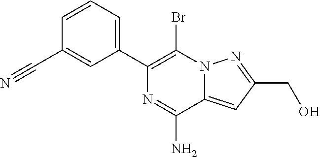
C1=CC=C(C2=C(Br)N3C(=CC(CO)=N3)C(N)=N2)C=C1C#N
